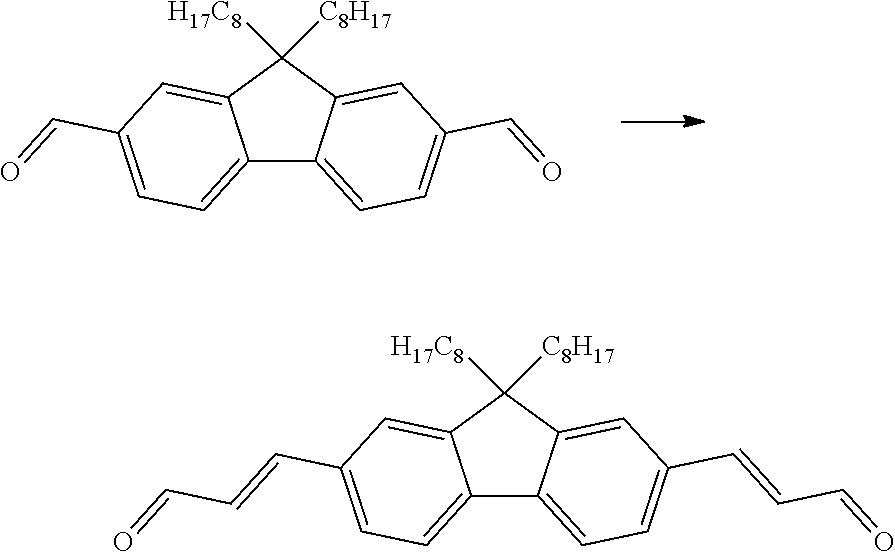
C12=CC=C(C=O)C=C1C([H17C8])([C8H17])C1=CC(C=O)=CC=C21.C12=CC=C(C=CC=O)C=C1C([H17C8])([C8H17])C1=CC(C=CC=O)=CC=C21
